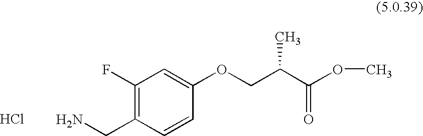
C1(F)=C(CN)C=CC(OCC(C(OC)=O)C)=C1.Cl
